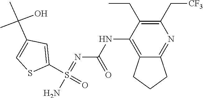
S(=NC(NC1=C2CCCC2=NC(C[CF3])=C1CC)=O)(=O)(N)C1=CC(C(C)(C)O)=CS1
